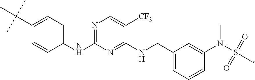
C1=CC(NC2=NC=C([CF3])C(NCC3=CC=CC(N(S(C)(=O)=O)C)=C3)=N2)=CC=C1C(C)(C)C
